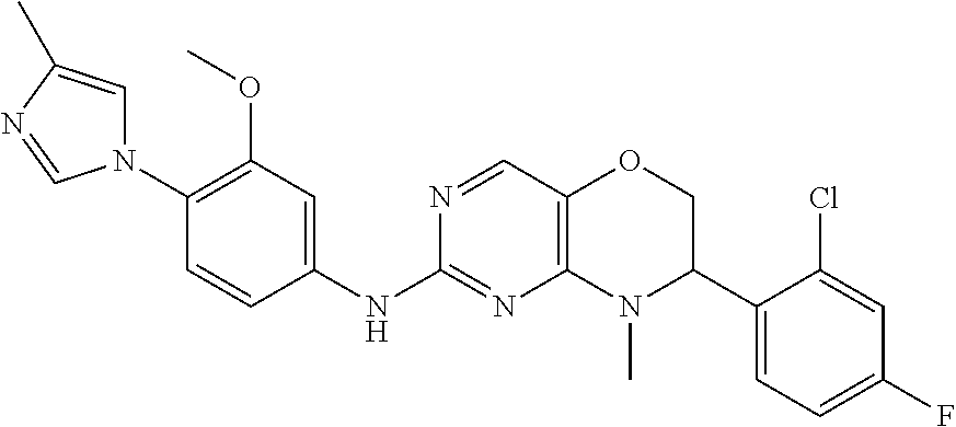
C1(N2C=C(C)N=C2)=C(OC)C=C(NC2=NC3=C(C=N2)OCC(C2=CC=C(F)C=C2Cl)N3C)C=C1
